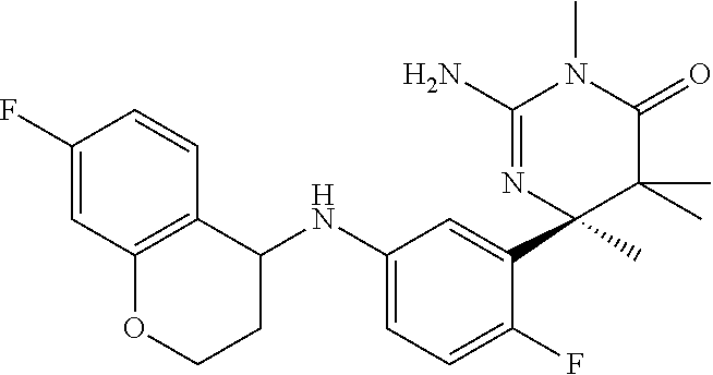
C1(F)=CC2=C(C=C1)C(NC1=CC=C(F)C(C3(C)C(C)(C)C(=O)N(C)C(N)=N3)=C1)CCO2
